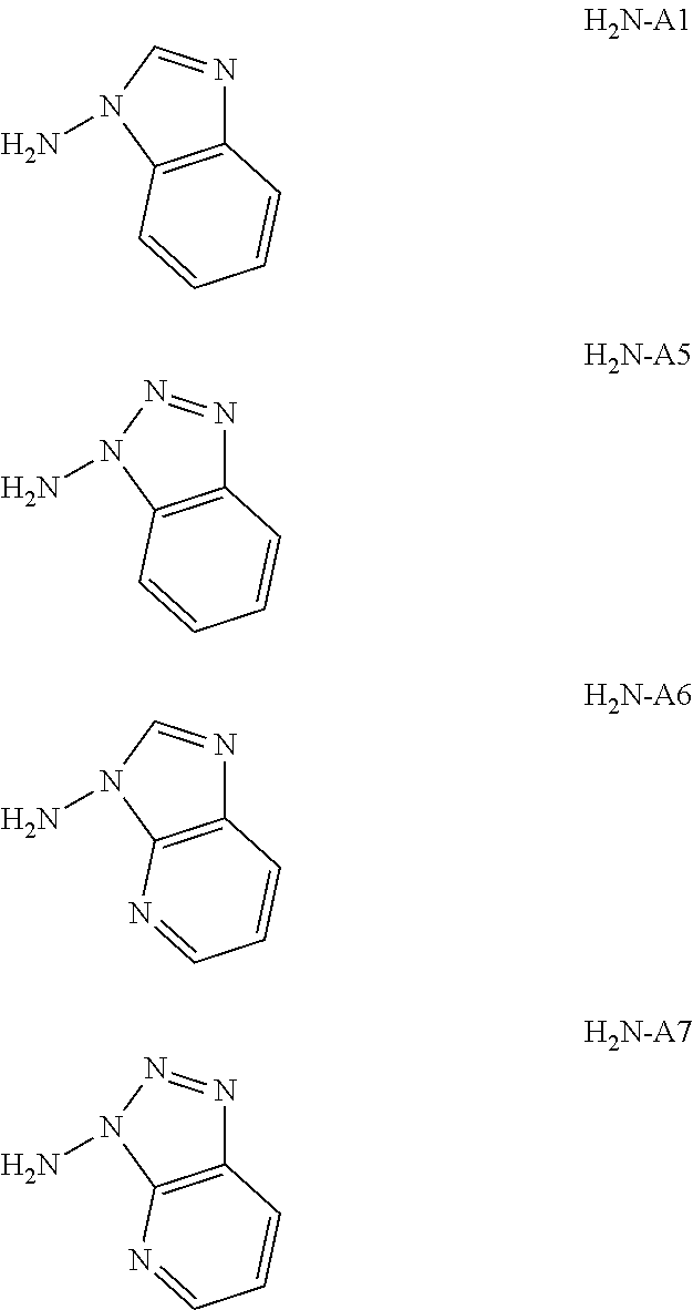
C12=C(N(N)C=N1)C=CC=C2.C12=C(N(N)N=N1)C=CC=C2.C12=C(N(N)C=N1)N=CC=C2.C12=C(N(N)N=N1)N=CC=C2
